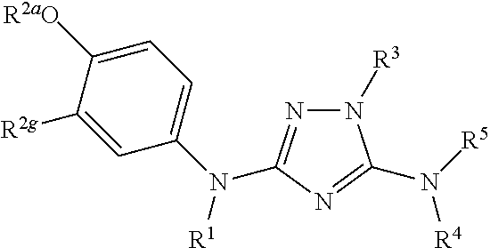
C1=C([R2g])C([R2aO])=CC=C1N([R1])C1=NN([R3])C(N([R5])[R4])=N1
